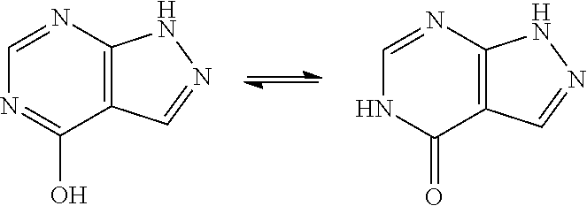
C12=C(N=CN=C1O)NN=C2.C12=C(N=CNC1=O)NN=C2
